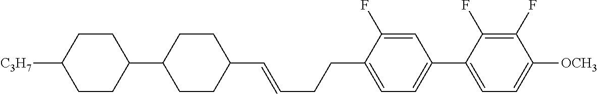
C1=C(F)C(CCC=CC2CCC(C3CCC([C3H7])CC3)CC2)=CC=C1C1=CC=C([OCH3])C(F)=C1F
